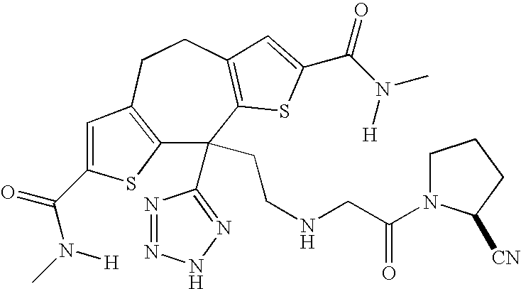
C12=C(CCC3=C(C1(C1=NNN=N1)CCNCC(=O)N1CCCC1[CN])SC(C(N([H])C)=O)=C3)C=C(C(=O)N(C)[H])S2
